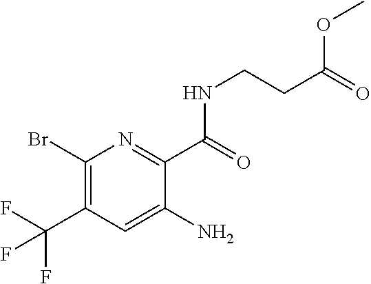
C1(Br)=C(C(F)(F)F)C=C(N)C(C(NCCC(OC)=O)=O)=N1
